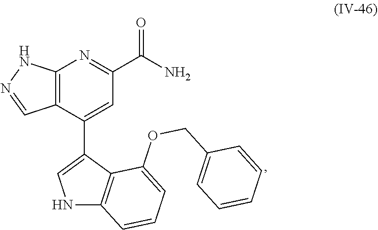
C12=C(C(C3=CNC4=C3C(OCC3=CC=CC=C3)=CC=C4)=CC(C(N)=O)=N1)C=NN2
